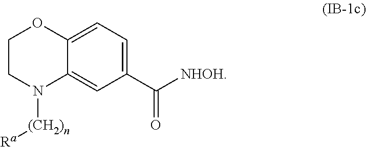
C1=C2C(=CC(C([NHOH])=O)=C1)N([(CH2)n][Ra])CCO2
